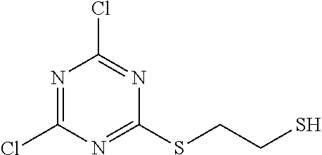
N1=C(Cl)N=C(SCCS)N=C1Cl
